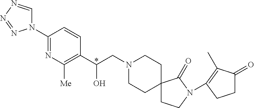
C1C(=O)C(C)=C(N2CCC3(C2=O)CCN(CC(C2=C([Me])N=C(N4C=NN=N4)C=C2)O)CC3)C1
